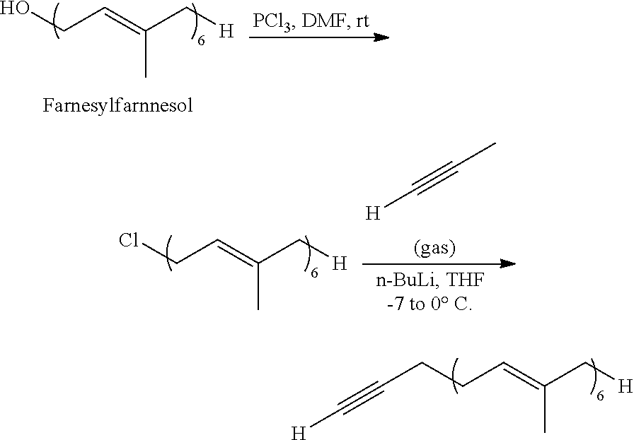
C(CC=C(C[H])C)C#C[H].OCC=C(C[H])C.ClCC=C(C[H])C.[H]C#CC
